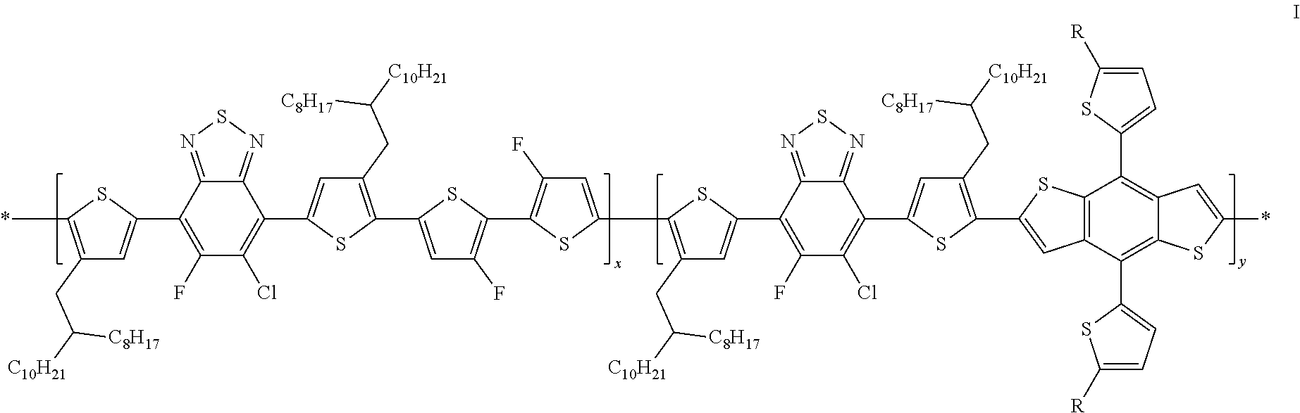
C1(C2=CC(CC([C10H21])[C8H17])=C(*)S2)=C(F)C(Cl)=C(C2=CC(CC([C10H21])[C8H17])=C(C3=CC(F)=C(C4=C(F)C=C(C5=C(CC([C10H21])[C8H17])C=C(C6=C(F)C(Cl)=C(C7=CC(CC([C10H21])[C8H17])=C(C8=CC9=C(C(C%10=CC=C([R])S%10)=C%10C(=C9C9=CC=C([R])S9)SC(*)=C%10)S8)S7)C7=NSN=C76)S5)S4)S3)S2)C2=NSN=C12
